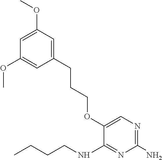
O(C1=CN=C(N)N=C1NCCCC)CCCC1=CC(OC)=CC(OC)=C1
